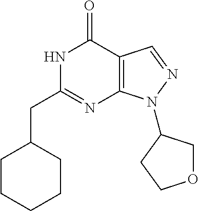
N1C(CC2CCCCC2)=NC2=C(C1=O)C=NN2C1COCC1
